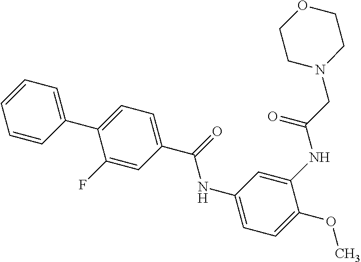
C1=CC=CC=C1C1=CC=C(C(NC2=CC=C(OC)C(NC(CN3CCOCC3)=O)=C2)=O)C=C1F
